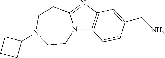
N12C3=C(N=C1CCN(C1CCC1)CC2)C=C(CN)C=C3
